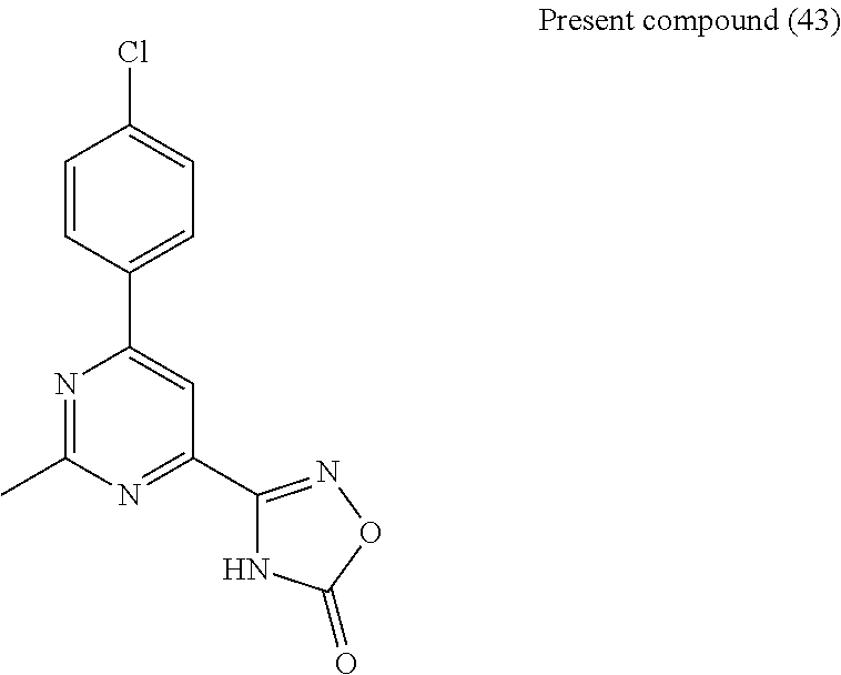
N1=C(C)N=C(C2=NOC(=O)N2)C=C1C1=CC=C(Cl)C=C1
